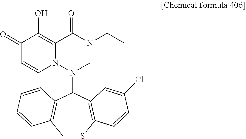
C1(=O)C=CN2C(=C1O)C(=O)N(C(C)C)CN2C1C2=C(CSC3=C1C=C(Cl)C=C3)C=CC=C2
